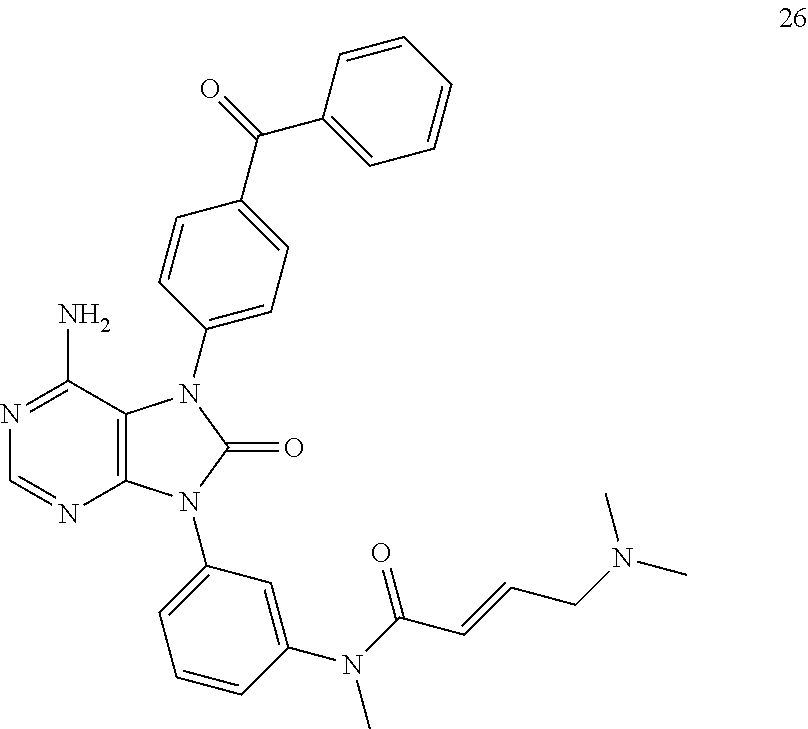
C12=C(C(N)=NC=N1)N(C1=CC=C(C(=O)C3=CC=CC=C3)C=C1)C(=O)N2C1=CC=CC(N(C(=O)C=CCN(C)C)C)=C1
